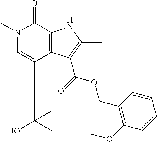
C(C1=CN(C)C(=O)C2=C1C(C(=O)OCC1=C(OC)C=CC=C1)=C(C)N2)#CC(O)(C)C
